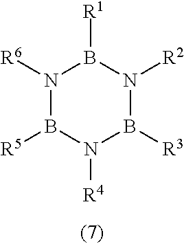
N1([R6])B([R5])N([R4])B([R3])N([R2])B1[R1]
